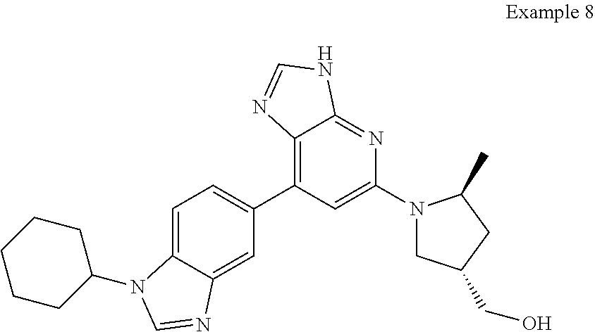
C12=C(C3=CC=C4C(=C3)N=CN4C3CCCCC3)C=C(N3CC(CO)CC3C)N=C1NC=N2
